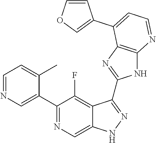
C1=NC=C(C2=NC=C3C(=C2F)C(C2=NC4=C(N2)N=CC=C4C2=COC=C2)=NN3)C(C)=C1
